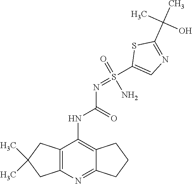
N(C(NC1=C2C(=NC3=C1CC(C)(C)C3)CCC2)=O)=S(C1=CN=C(C(C)(C)O)S1)(N)=O
